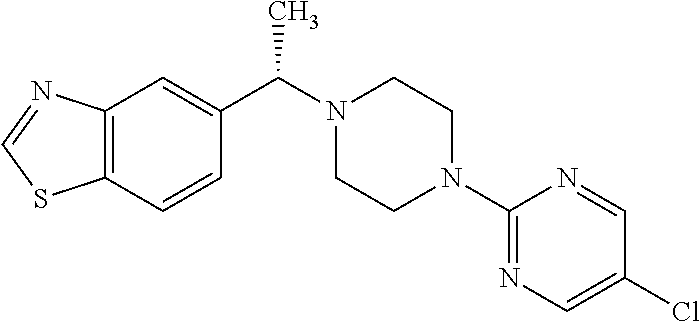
C12=C(C=CC(C(N3CCN(C4=NC=C(Cl)C=N4)CC3)C)=C1)SC=N2
